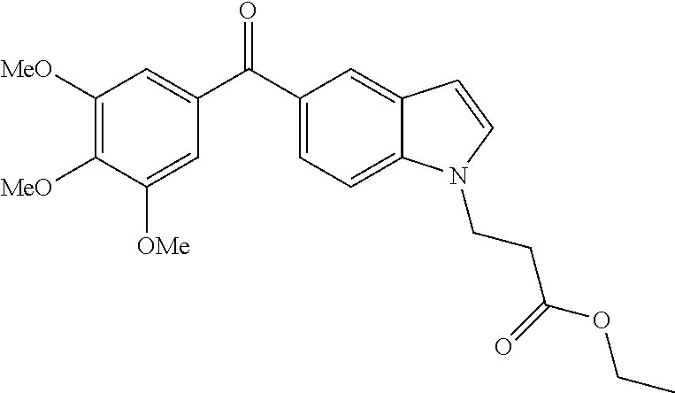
C1([MeO])=C([MeO])C([OMe])=CC(C(C2=CC=C3C(=C2)C=CN3CCC(OCC)=O)=O)=C1
